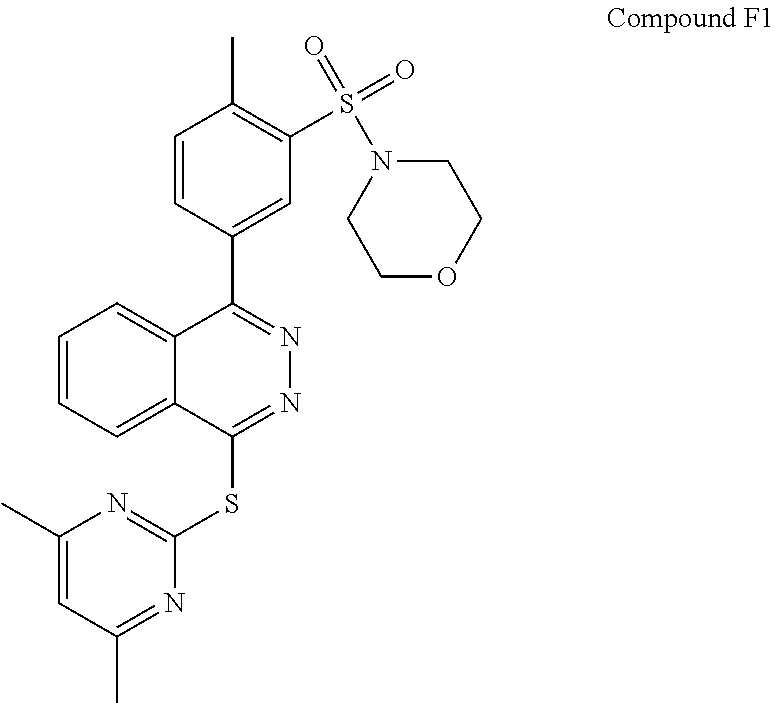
C1(C)=CC(C)=NC(SC2=NN=C(C3=CC(S(=O)(=O)N4CCOCC4)=C(C)C=C3)C3=CC=CC=C32)=N1
